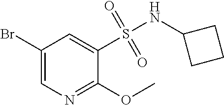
C1(Br)=CN=C(OC)C(S(=O)(=O)NC2CCC2)=C1
